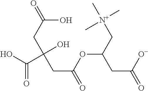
OC(C(CC(=O)O)(CC(=O)OC(C[N+](C)(C)C)CC(=O)[O-])O)=O
